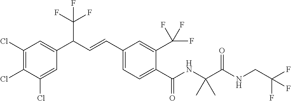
C1(Cl)=C(Cl)C(Cl)=CC(C(C=CC2=CC=C(C(NC(C(NCC(F)(F)F)=O)(C)C)=O)C(C(F)(F)F)=C2)C(F)(F)F)=C1
